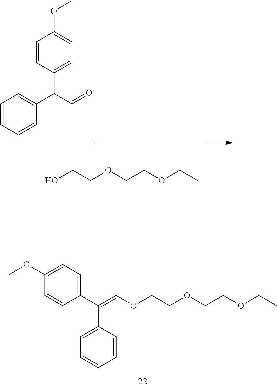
C1(OC)=CC=C(C(C2=CC=CC=C2)=COCCOCCOCC)C=C1.C1=CC=CC(C(C=O)C2=CC=C(OC)C=C2)=C1.OCCOCCOCC
